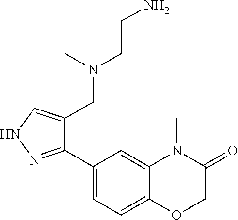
C1(C2=NNC=C2CN(CCN)C)=CC=C2C(=C1)N(C)C(=O)CO2
